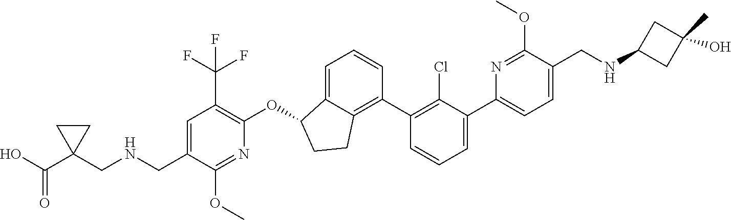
O(C1C2=CC=CC(C3=C(Cl)C(C4=CC=C(CNC5CC(C)(O)C5)C(OC)=N4)=CC=C3)=C2CC1)C1=C(C(F)(F)F)C=C(CNCC2(C(O)=O)CC2)C(OC)=N1
